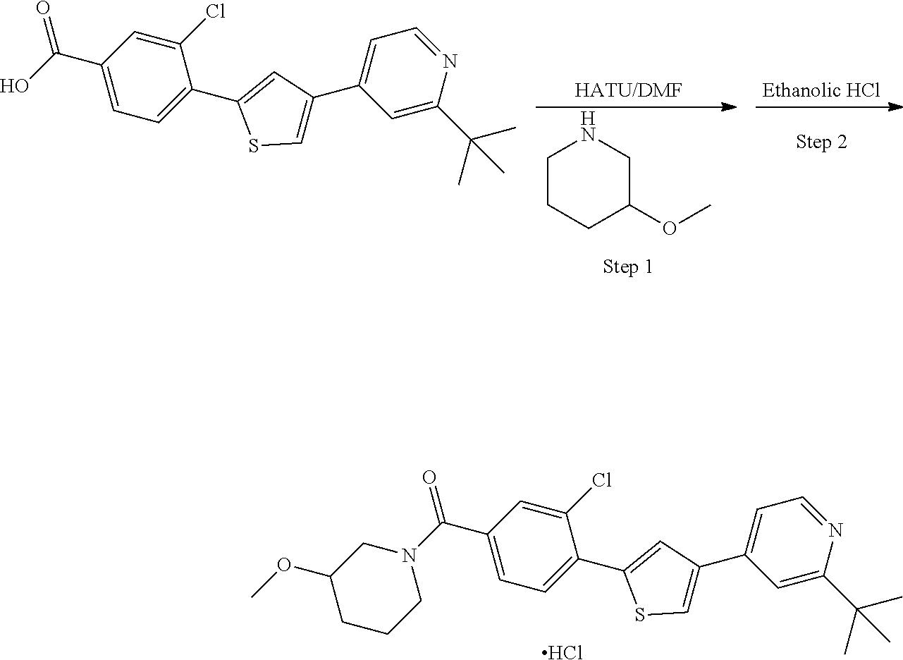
C1(Cl)=CC(C(N2CC(OC)CCC2)=O)=CC=C1C1=CC(C2=CC=NC(C(C)(C)C)=C2)=CS1.Cl.C1CCC(OC)CN1.C1(Cl)=CC(C(O)=O)=CC=C1C1=CC(C2=CC=NC(C(C)(C)C)=C2)=CS1
